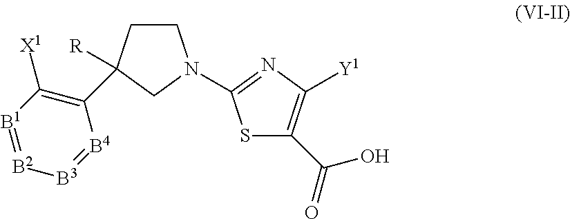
[B3]1=[B4]C(C2([R])CCN(C3=NC([Y1])=C(C(O)=O)S3)C2)=C([X1])[B1]=[B2]1
